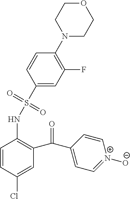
C1(S(NC2=C(C(C3=CC=[N+]([O-])C=C3)=O)C=C(Cl)C=C2)(=O)=O)=CC(F)=C(N2CCOCC2)C=C1
